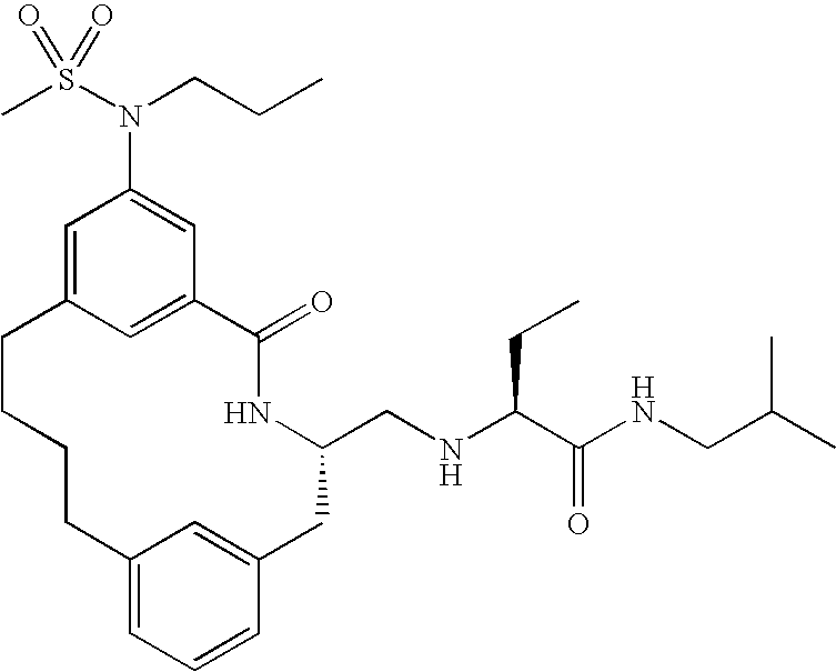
C12=CC=CC(=C1)CC(CNC(C(NCC(C)C)=O)CC)NC(=O)C1=CC(=CC(N(S(C)(=O)=O)CCC)=C1)CCCC2
